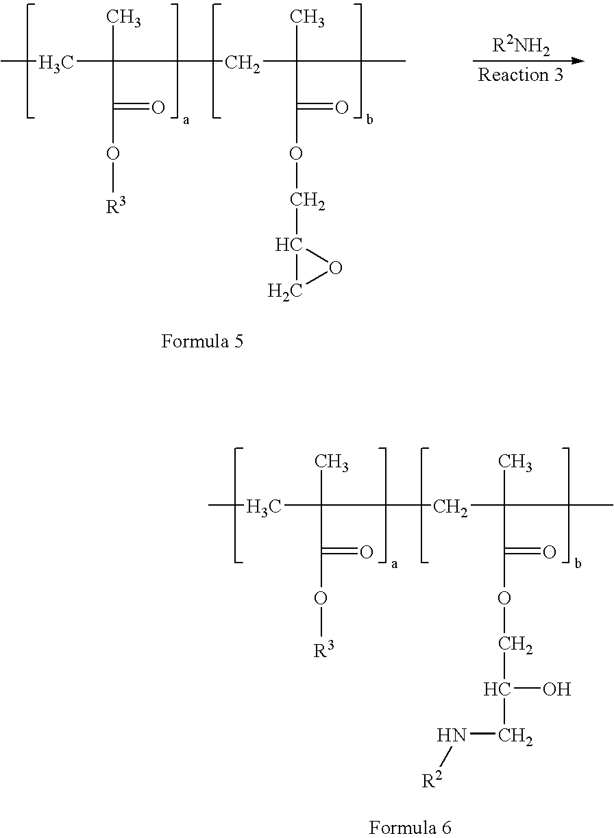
CCC(C)(CC(C)(C)C(=O)OCC1CO1)C(=O)O[R3].CCC(C)(CC(C)(C)C(=O)OCC(CN[R2])O)C(=O)O[R3]
